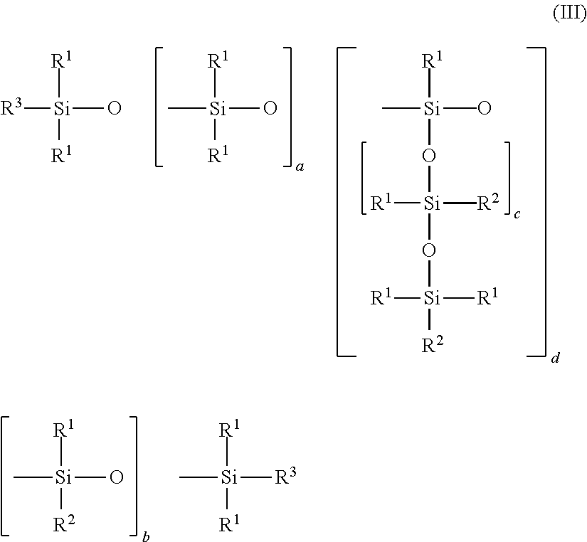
C[Si]([R1])([R1])O.C[Si]([R1])(O[Si](O[Si]([R2])([R1])[R1])([R1])([R2])C)(O)C.[R3][Si]([R1])([R1])O.C[Si]([R1])([R2])O.C[Si]([R1])([R1])[R3]
